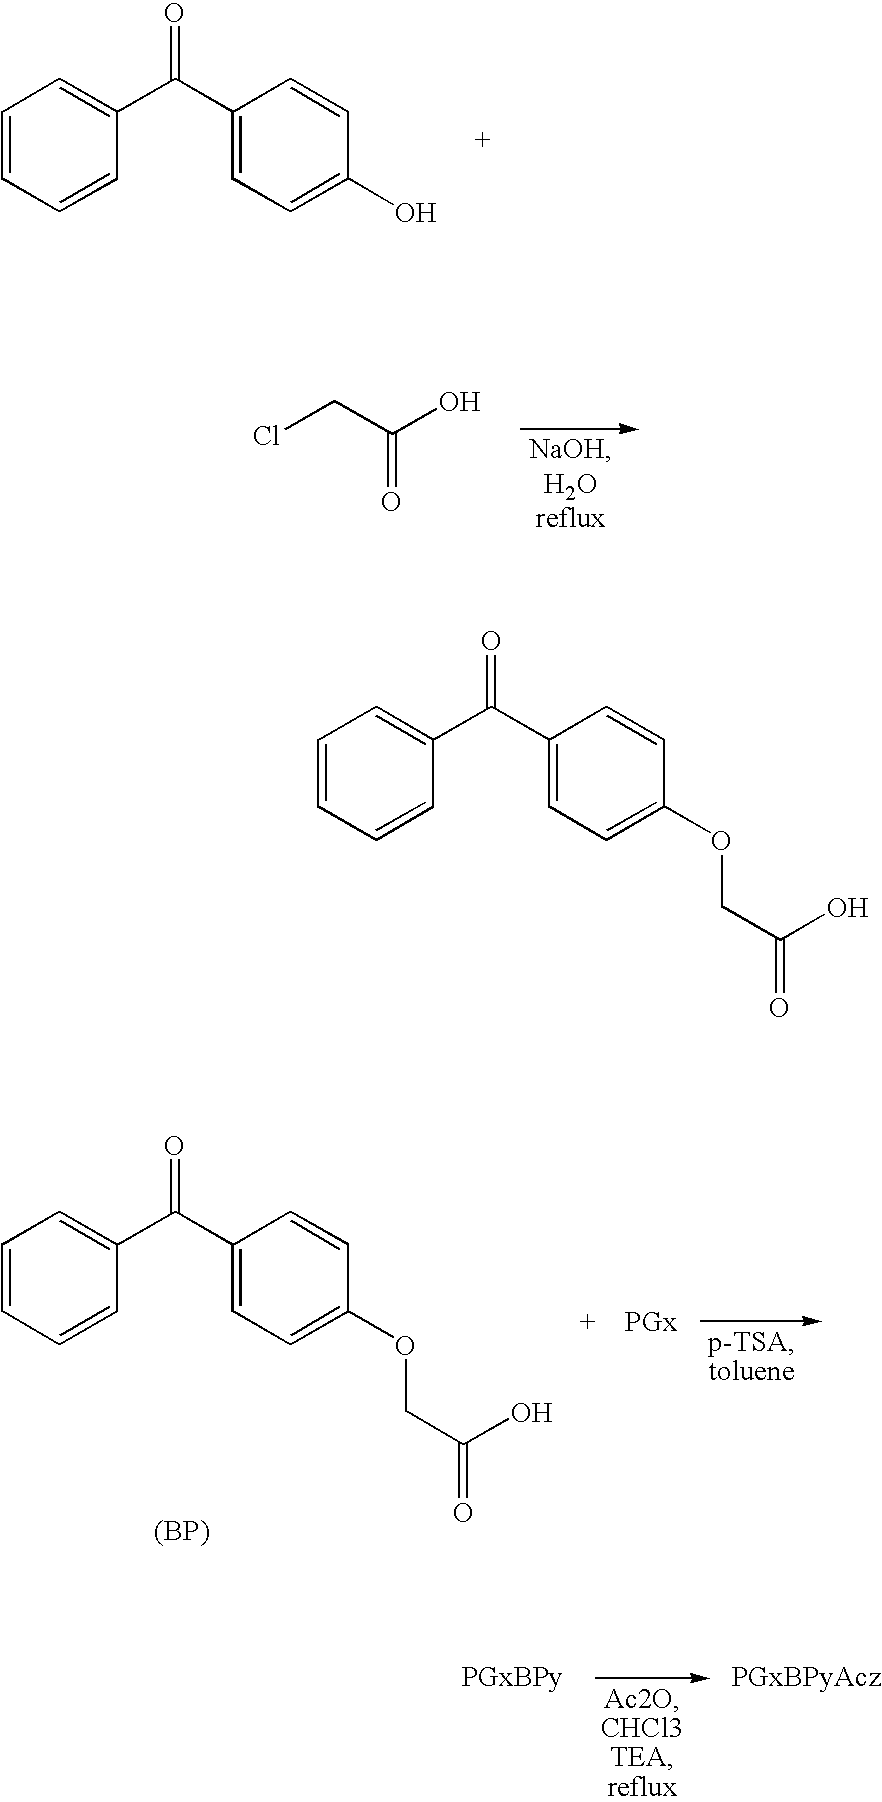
C1=CC=CC(C(C2=CC=C(O)C=C2)=O)=C1.ClCC(O)=O.C1=CC=CC(C(C2=CC=C(OCC(O)=O)C=C2)=O)=C1.[(BP)].C1=CC=CC(C(C2=CC=C(OCC(O)=O)C=C2)=O)=C1
